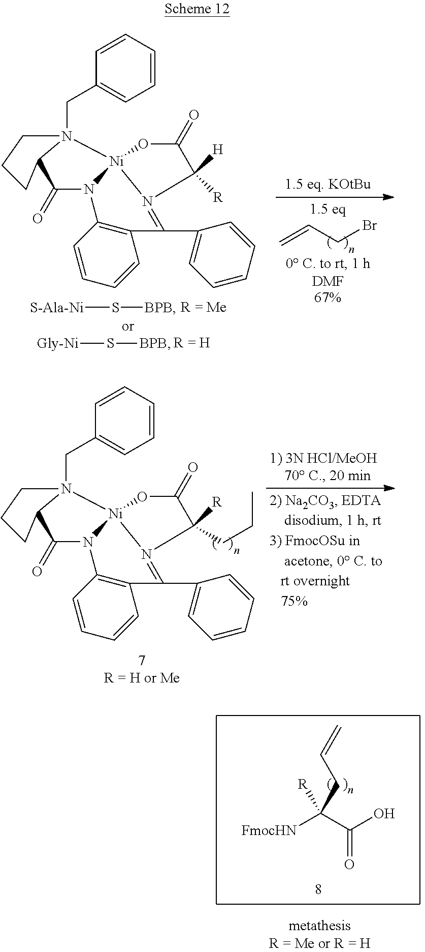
C1=CC=CC=C1CN12CCCC1C(=O)N1[Ni]23OC(=O)C([R])(CCC)N3=C(C2=CC=CC=C2)C2=C1C=CC=C2.[S-Ala-Ni]S[BPB].S([BPB])[Gly-Ni].C1=CC=CC=C1CN12CCCC1C(=O)N1[Ni]23OC(=O)C([H])([R])N3=C(C2=CC=CC=C2)C2=C1C=CC=C2.C=CCBr.[FmocHN]C([R])(C(O)=O)CC=C
